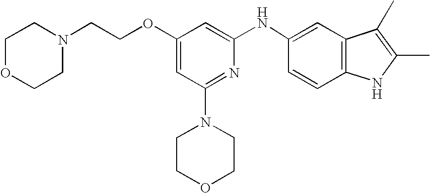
O(C1=CC(N2CCOCC2)=NC(NC2=CC3=C(C=C2)NC(C)=C3C)=C1)CCN1CCOCC1
